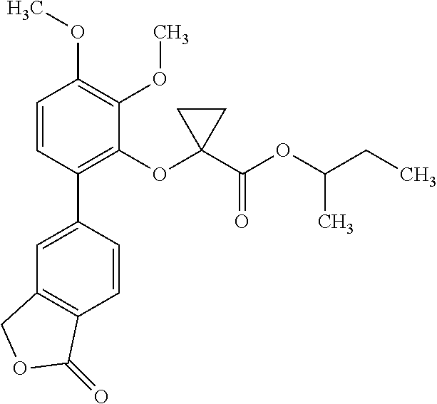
C1=C(C2=C(OC3(C(OC(CC)C)=O)CC3)C(OC)=C(OC)C=C2)C=CC2=C1COC2=O
